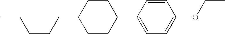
CCCCCC1CCC(C2=CC=C(OCC)C=C2)CC1
